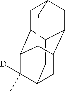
C1C2C3C(C)([D])C4CC5C(CC1CC35)C2C4
